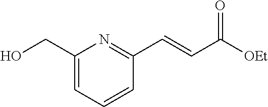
C1(CO)=CC=CC(C=CC([OEt])=O)=N1
